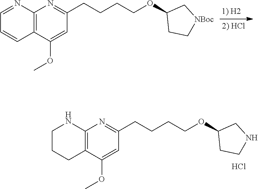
C1=NC2=C(C=C1)C(OC)=CC(CCCCOC1CC[NBoc]C1)=N2.C1CCC2=C(N1)N=C(CCCCOC1CCNC1)C=C2OC.Cl
